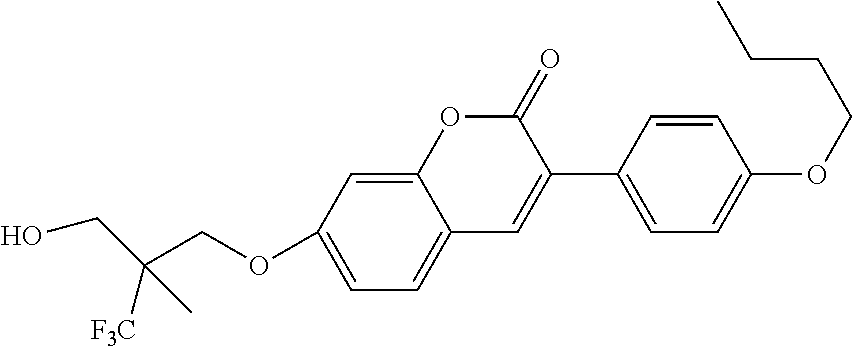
C12=CC(OCC(CO)([F3C])C)=CC=C1C=C(C1=CC=C(OCCCC)C=C1)C(=O)O2
